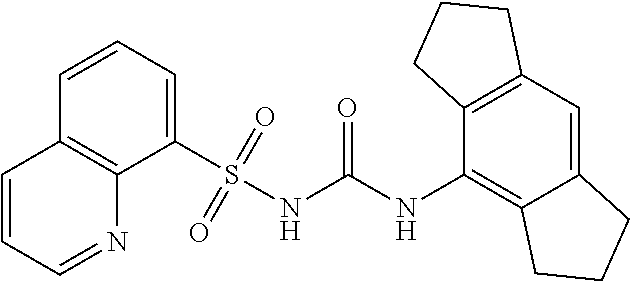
S(NC(NC1=C2C(=CC3=C1CCC3)CCC2)=O)(C1=CC=CC2=C1N=CC=C2)(=O)=O
